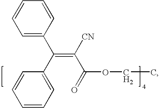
C1=CC(C(C2=CC=CC=C2)=C([CN])C(=O)OCC)=CC=C1
